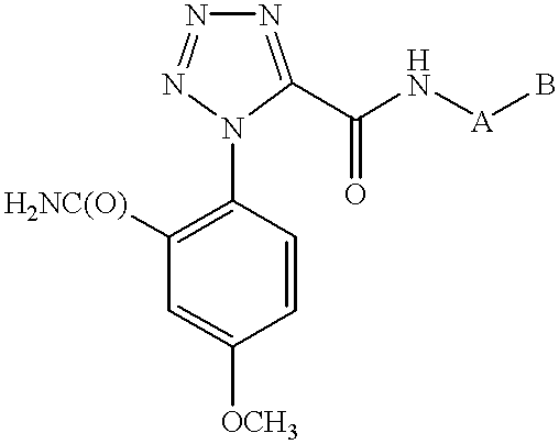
N1=C(C(N[A]B)=O)N(C2=C([H2NC(O)])C=C([OCH3])C=C2)N=N1
